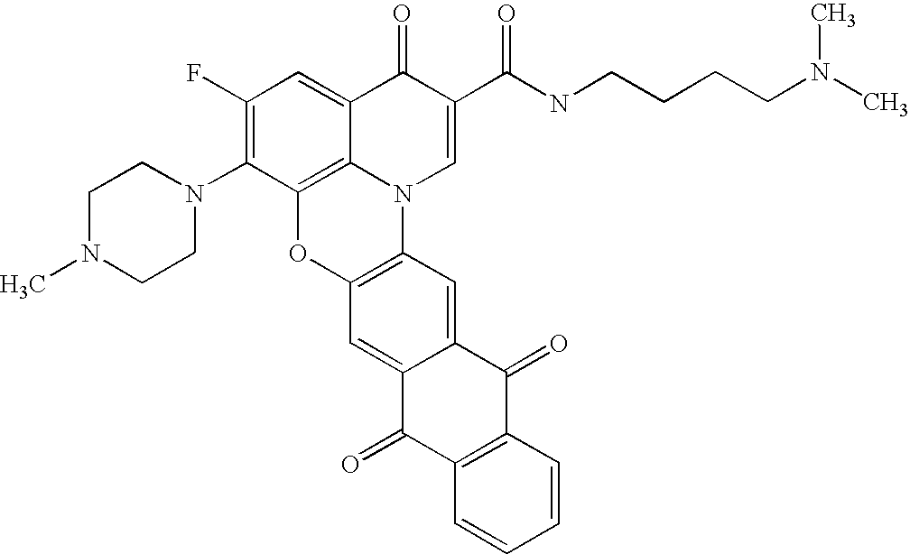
C1(F)=C(N2CCN(C)CC2)C2=C3C(=C1)C(=O)C(C(=O)NCCCCN(C)C)=CN3C1=C(O2)C=C2C(=C1)C(=O)C1=C(C2=O)C=CC=C1
